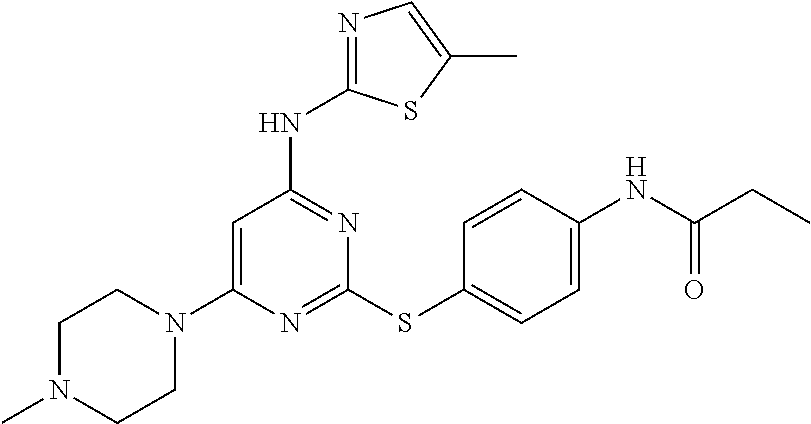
N1=C(SC2=CC=C(NC(CC)=O)C=C2)N=C(NC2=NC=C(C)S2)C=C1N1CCN(C)CC1
